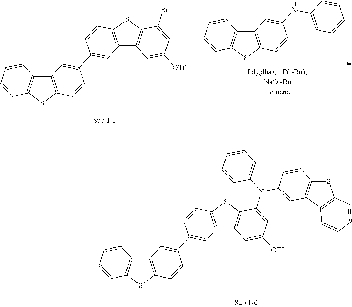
C12=C(SC3=C1C=CC=C3)C=CC(NC1=CC=CC=C1)=C2.C12=C(SC3=C1C=CC=C3)C=CC(C1=CC3=C(C=C1)SC1=C3C=C([OTf])C=C1Br)=C2.C12=C(SC3=C1C=CC=C3)C=CC(C1=CC3=C(C=C1)SC1=C3C=C([OTf])C=C1N(C1=CC3=C(C=C1)SC1=C3C=CC=C1)C1=CC=CC=C1)=C2
